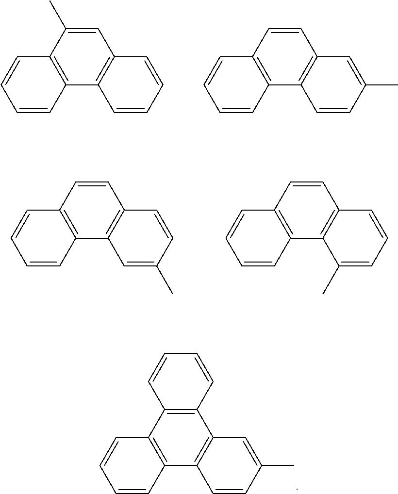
C12=C(C3=C(C4=C1C=C(C)C=C4)C=CC=C3)C=CC=C2.C1=C(C)C2=C(C3=C1C=CC=C3)C=CC=C2.C1=CC2=C(C3=C1C=C(C)C=C3)C=CC=C2.C1=CC2=C(C3=C1C=CC(C)=C3)C=CC=C2.C1=CC2=C(C3=C1C=CC=C3C)C=CC=C2
